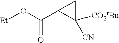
[Et]OC(=O)C1C([CN])([CO2tBu])C1
